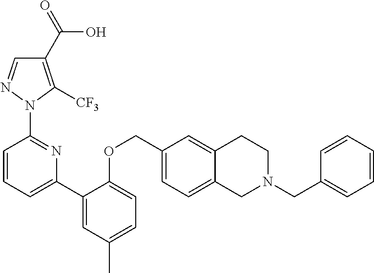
C1(C(=O)O)=C([CF3])N(C2=NC(C3=CC(C)=CC=C3OCC3=CC=C4C(=C3)CCN(CC3=CC=CC=C3)C4)=CC=C2)N=C1
